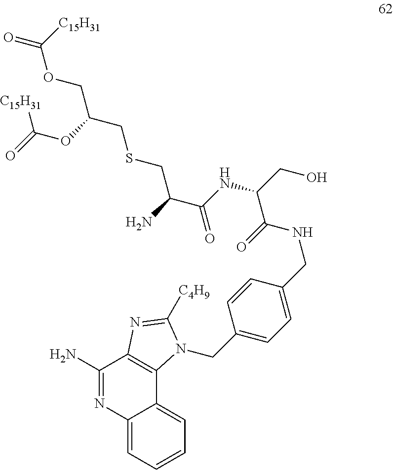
C(OCC(CSCC(C(NC(CO)C(=O)NCC1=CC=C(CN2C3=C(C(N)=NC4=CC=CC=C43)N=C2[C4H9])C=C1)=O)N)OC(=O)[C15H31])([C15H31])=O
